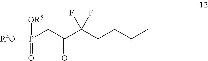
P(CC(C(CCCC)(F)F)=O)(=O)([OR5])[R4O]
